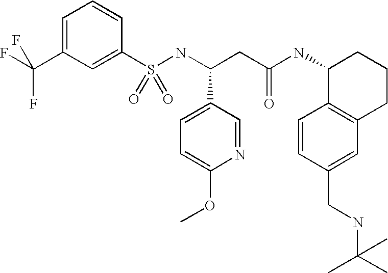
S(NC(CC(NC1C2=C(CCC1)C=C(CNC(C)(C)C)C=C2)=O)C1=CC=C(OC)N=C1)(=O)(=O)C1=CC(C(F)(F)F)=CC=C1
